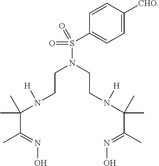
C(CN(C(C)(C)C(=NO)C)[H])N(CCN(C(C)(C)C(C)=NO)[H])S(C1=CC=C([CHO])C=C1)(=O)=O
